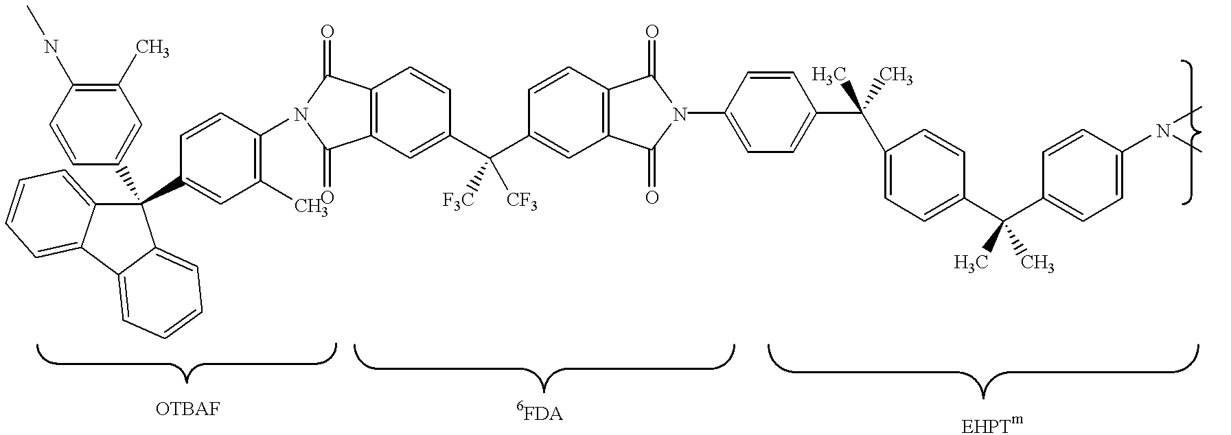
C1(C)=C(NC)C=CC(C2(C3=CC(C)=C(N4C(=O)C5=C(C4=O)C=C(C(C4=CC6=C(C=C4)C(=O)N(C4=CC=C(C(C)(C)C7=CC=C(C(C8=CC=C(N(C)C)C=C8)(C)C)C=C7)C=C4)C6=O)([F3C])[CF3])C=C5)C=C3)C3=CC=CC=C3C3=CC=CC=C32)=C1
